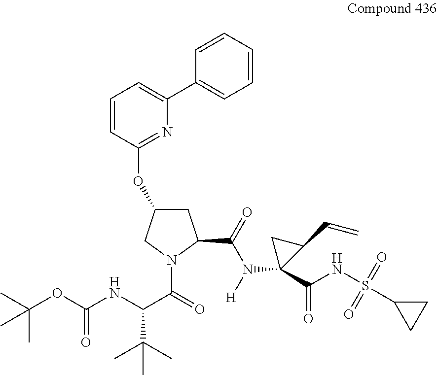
C1(OC2CC(C(=O)N([H])C3(C(NS(C4CC4)(=O)=O)=O)CC3C=C)N(C(=O)C(NC(OC(C)(C)C)=O)C(C)(C)C)C2)=NC(C2=CC=CC=C2)=CC=C1
